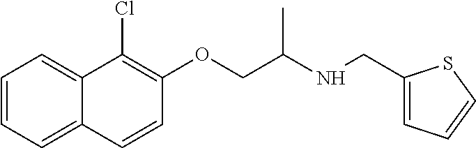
C1=CC=C2C(=C1)C(Cl)=C(OCC(NCC1=CC=CS1)C)C=C2
